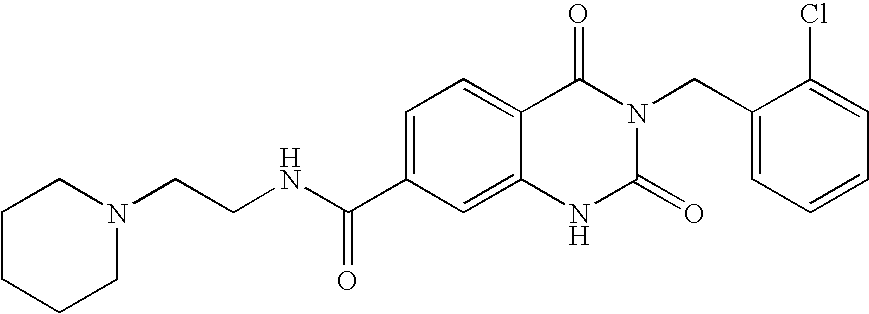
N1(CCNC(C2=CC=C3C(=C2)NC(=O)N(CC2=CC=CC=C2Cl)C3=O)=O)CCCCC1
